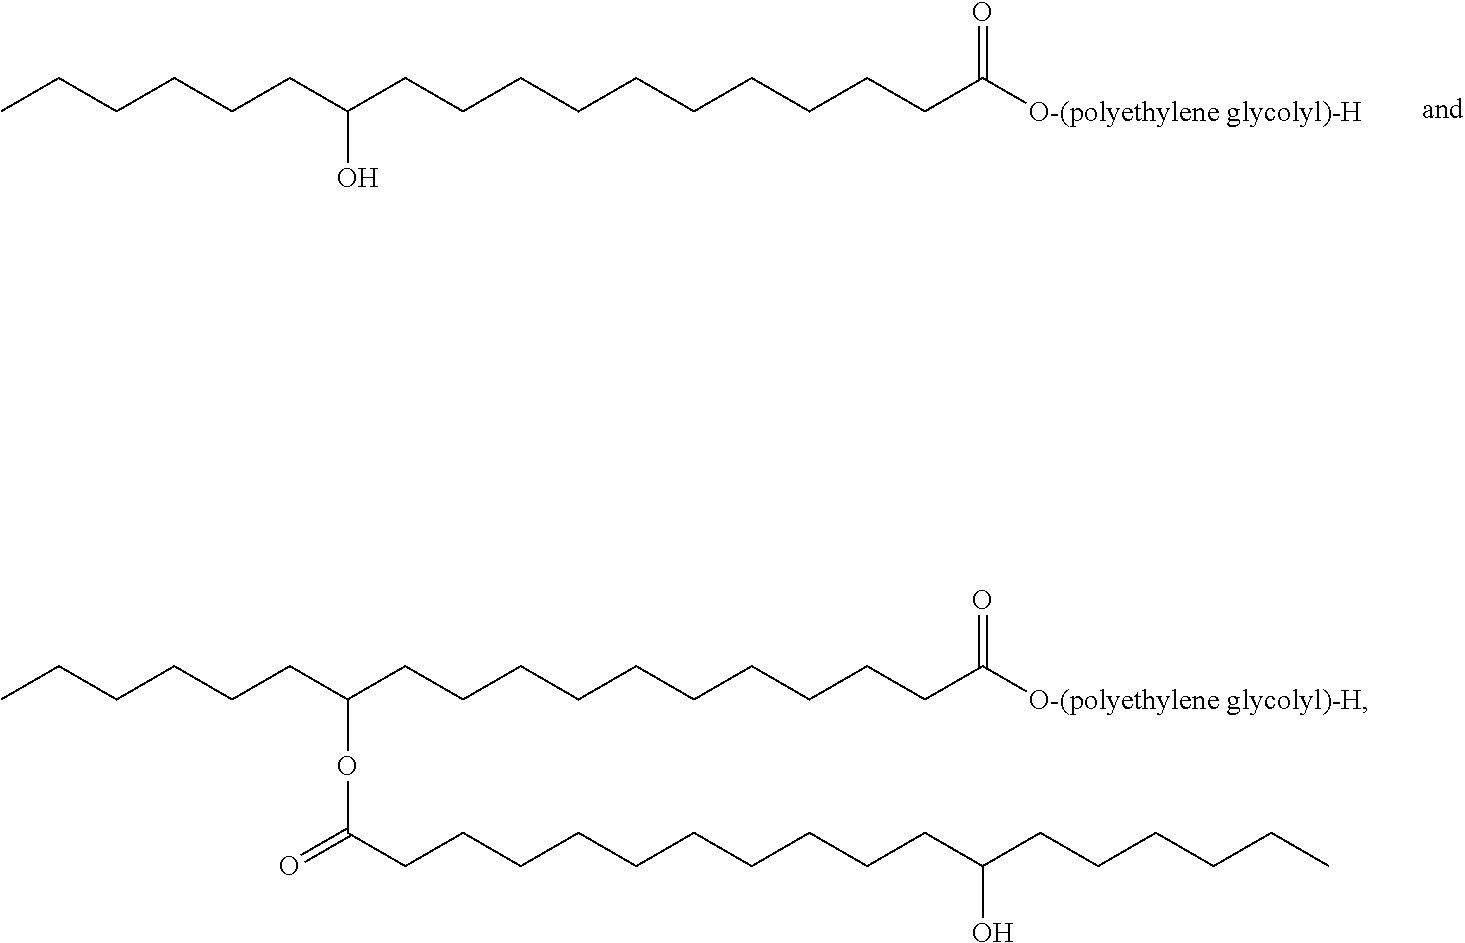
CCCCCCC(CCCCCCCCCCC([O-(polyethylene glycolyl)-H])=O)O.CCCCCCC(CCCCCCCCCCC([O-(polyethylene glycolyl)-H])=O)OC(=O)CCCCCCCCCCC(CCCCCC)O
